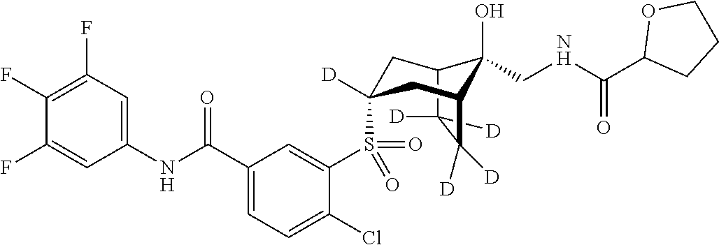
C12C([D])([D])C([D])([D])C(CC(S(C3=CC(C(NC4=CC(F)=C(F)C(F)=C4)=O)=CC=C3Cl)(=O)=O)([D])C1)C2(O)CNC(C1CCCO1)=O
